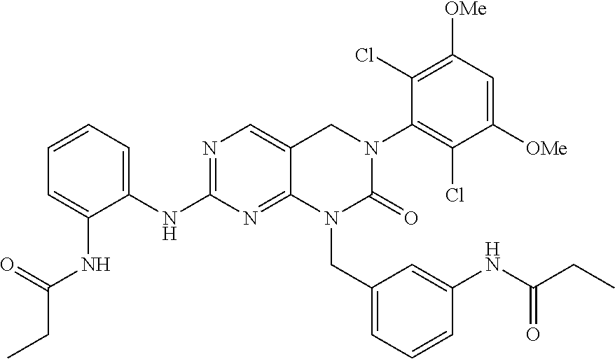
C1=CC=C(NC2=NC=C3C(=N2)N(CC2=CC=CC(NC(CC)=O)=C2)C(=O)N(C2=C(Cl)C([OMe])=CC([OMe])=C2Cl)C3)C(NC(=O)CC)=C1
